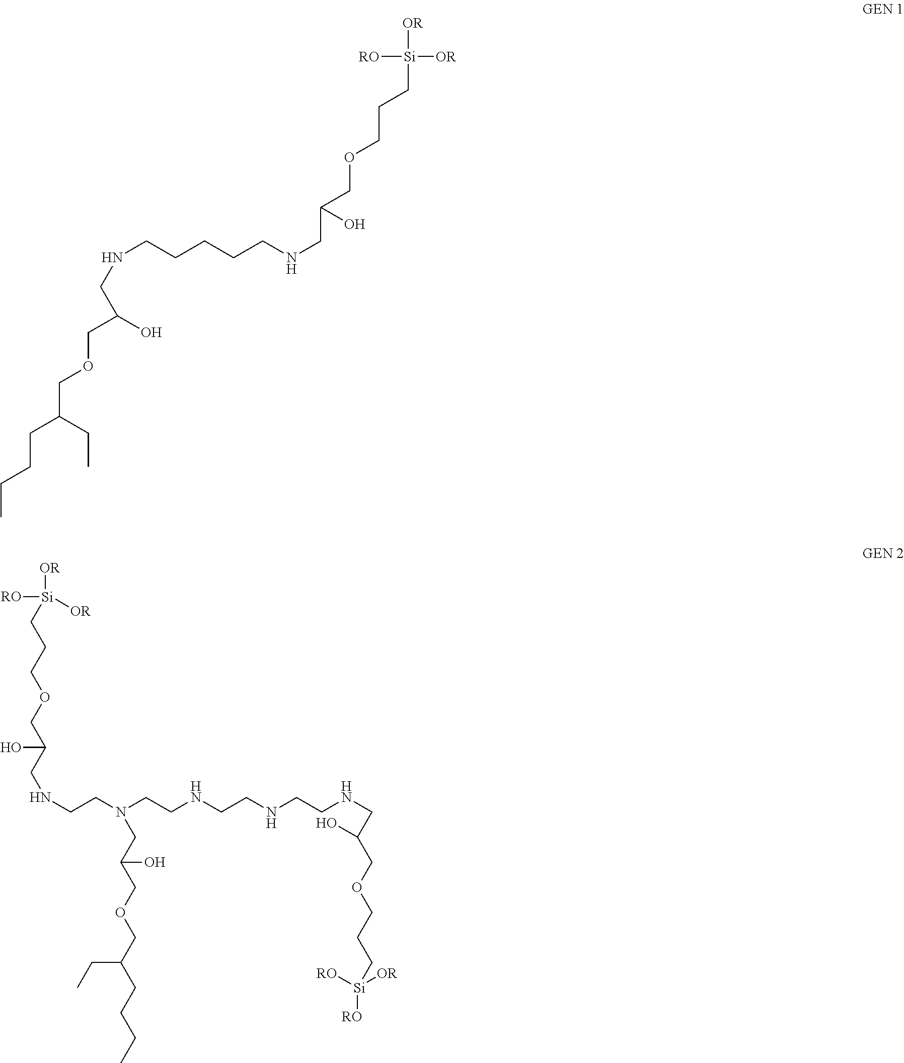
C(C)CCC(COCC(CNCCCCCNCC(COCCC[Si]([OR])([OR])[RO])O)O)CC.[OR][Si]([RO])([OR])CCCOCC(CNCCN(CCNCCNCCNCC(COCCC[Si]([RO])([OR])[RO])O)CC(COCC(CC)CCCC)O)O
